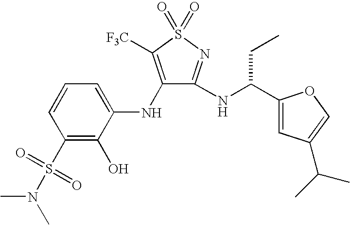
C1(S(N(C)C)(=O)=O)=C(O)C(NC2=C([F3C])S(=O)(=O)N=C2NC(C2=CC(C(C)C)=CO2)CC)=CC=C1
